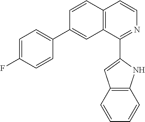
C12=C(C(C3=CC4=C(N3)C=CC=C4)=NC=C1)C=C(C1=CC=C(F)C=C1)C=C2
